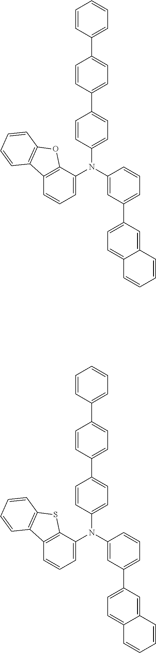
C1=C(N(C2=CC=C(C3=CC=C(C4=CC=CC=C4)C=C3)C=C2)C2=CC(C3=CC=C4C(=C3)C=CC=C4)=CC=C2)C2=C(C=C1)C1=C(S2)C=CC=C1.C1=CC(C2=CC=C(N(C3=CC(C4=CC=C5C(=C4)C=CC=C5)=CC=C3)C3=CC=CC4=C3OC3=C4C=CC=C3)C=C2)=CC=C1C1=CC=CC=C1
